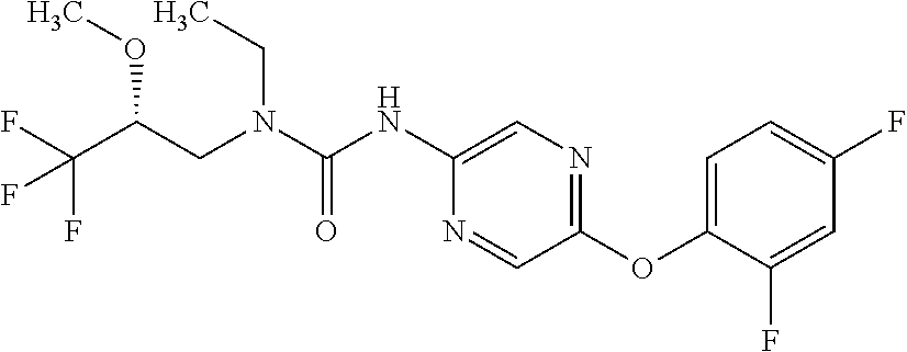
C(C(F)(F)F)(OC)CN(CC)C(=O)NC1=CN=C(OC2=CC=C(F)C=C2F)C=N1
